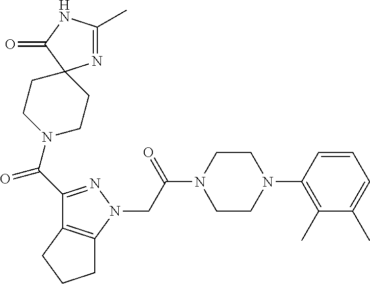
C(C(N1CCN(C2=C(C)C(C)=CC=C2)CC1)=O)N1N=C(C(=O)N2CCC3(CC2)N=C(C)NC3=O)C2=C1CCC2
